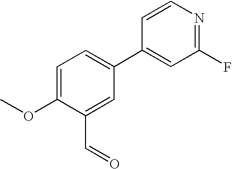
C(=O)C1=CC(C2=CC(F)=NC=C2)=CC=C1OC
